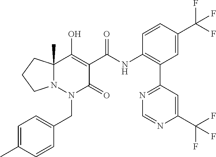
C1=C(C)C=CC(CN2C(=O)C(C(=O)NC3=C(C4=NC=NC(C(F)(F)F)=C4)C=C(C(F)(F)F)C=C3)=C(O)C3(C)N2CCC3)=C1
